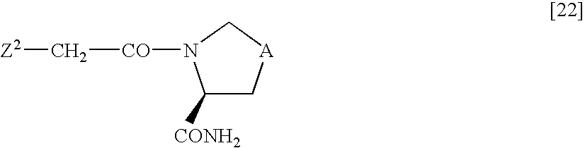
C1([CONH2])C[A]CN1[CO]C[Z2]
